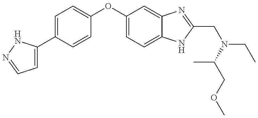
C1=C(C2=CC=C(OC3=CC=C4C(=C3)N=C(CN(C(COC)C)CC)N4)C=C2)NN=C1
